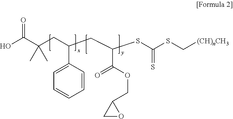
O=C(C(CC(CC(SC(SC[(CH)nCH3])=S)C(OCC1CO1)=O)C1=CC=CC=C1)(C)C)O
